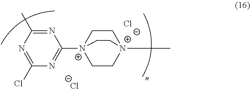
N1=C(C)N=C(Cl)N=C1[N+]12CC[N+](C)(CC1)CC2.[Cl-].[Cl-]
